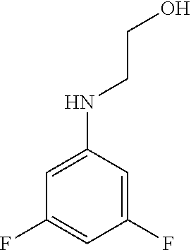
C1=C(NCCO)C=C(F)C=C1F
